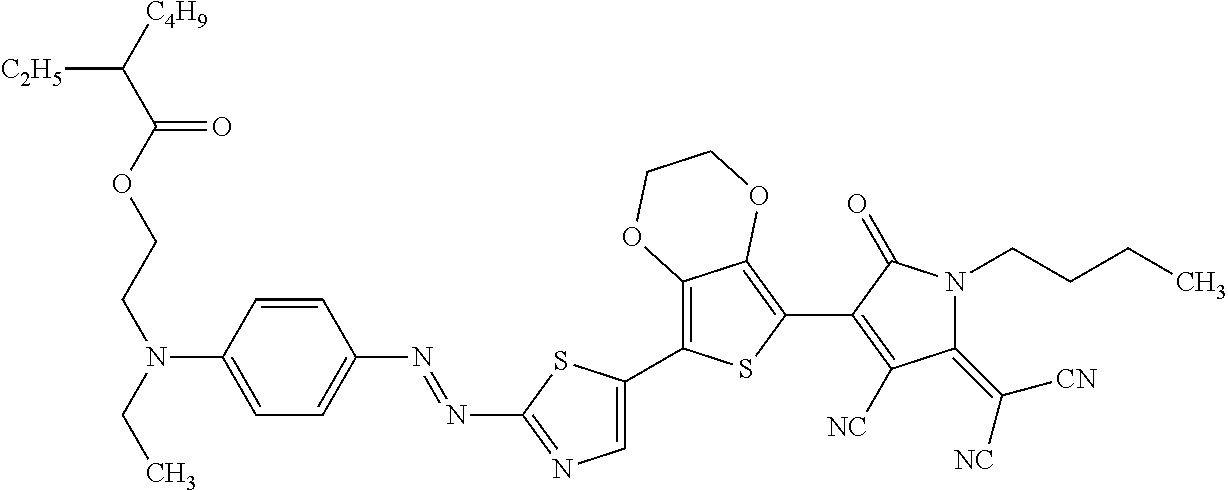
[C4H9]C(C(OCCN(CC)C1=CC=C(N=NC2=NC=C(C3=C4C(=C(C5=C([NC])C(=C([CN])[NC])N(CCCC)C5=O)S3)OCCO4)S2)C=C1)=O)[C2H5]
